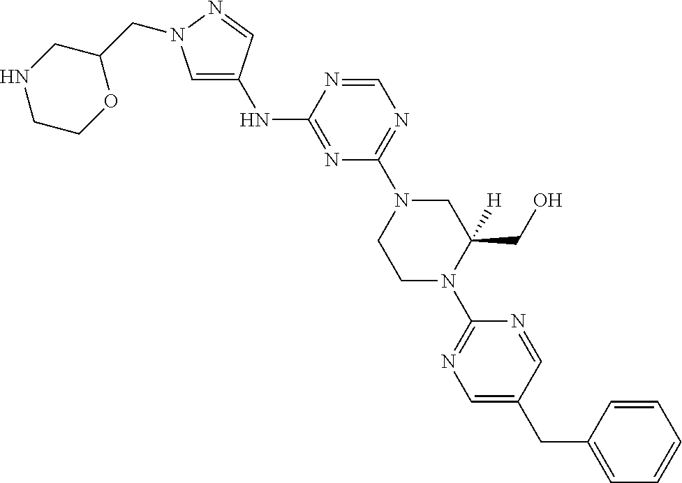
N(C1=NC(N2CCN(C3=NC=C(CC4=CC=CC=C4)C=N3)C(CO)([H])C2)=NC=N1)C1=CN(CC2CNCCO2)N=C1
